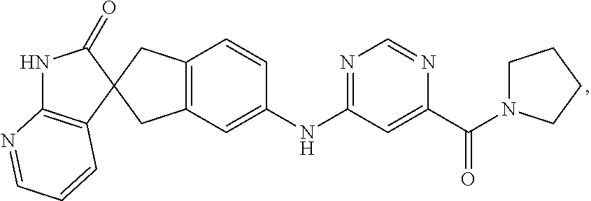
C1(=O)NC2=C(C=CC=N2)C12CC1=C(C2)C=CC(NC2=NC=NC(C(=O)N3CCCC3)=C2)=C1
